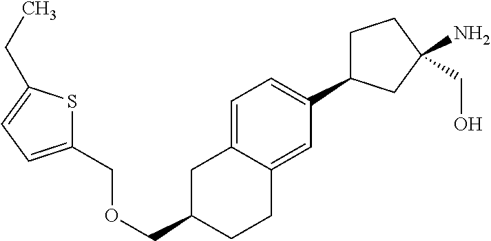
O(CC1CC2=CC=C(C3CCC(N)(CO)C3)C=C2CC1)CC1=CC=C(CC)S1
